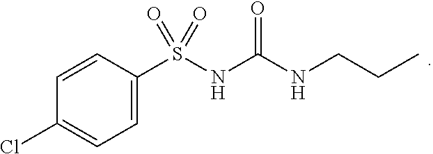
C1=C(S(NC(NCCC)=O)(=O)=O)C=CC(Cl)=C1
